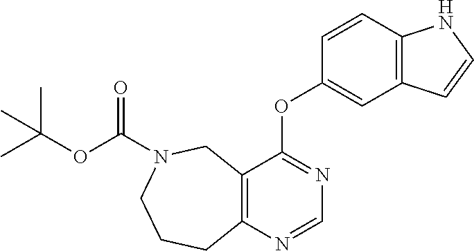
C12=C(C=CC(OC3=NC=NC4=C3CN(C(OC(C)(C)C)=O)CCC4)=C1)NC=C2
